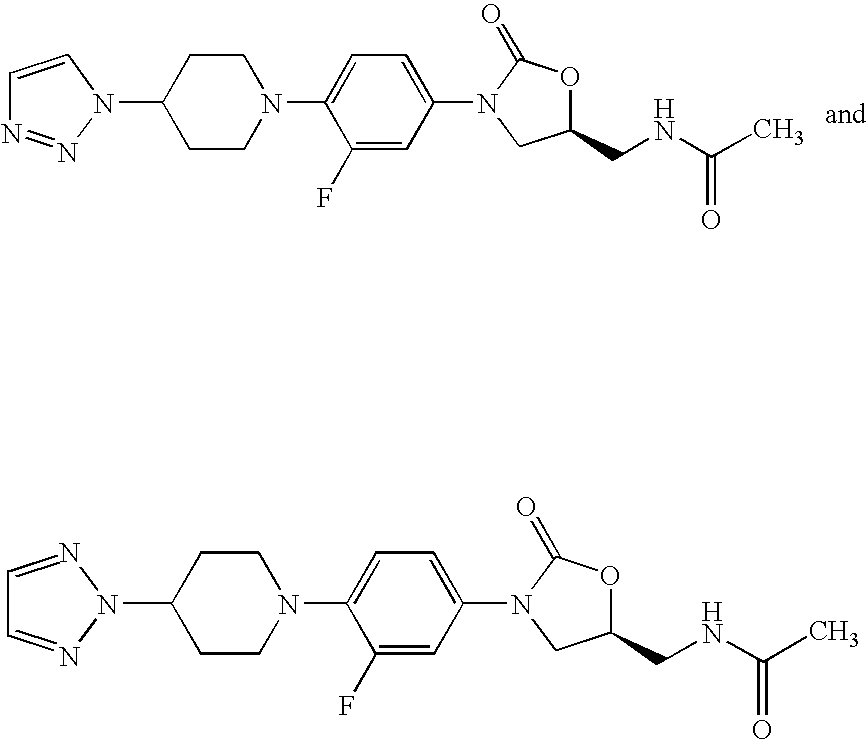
C1(N2N=NC=C2)CCN(C2=CC=C(N3C(=O)OC(CNC(C)=O)C3)C=C2F)CC1.C1(N2N=CC=N2)CCN(C2=CC=C(N3C(=O)OC(CNC(C)=O)C3)C=C2F)CC1
